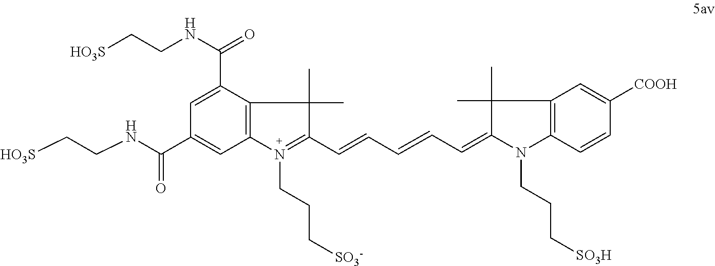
[HO3S]CCNC(C1=CC2=C(C(C(NCC[HO3S])=O)=C1)C(C)(C)C(C=CC=CC=C1C(C)(C)C3=C(N1CCC[SO3H])C=CC([COOH])=C3)=N2CCC[SO3-])=O
